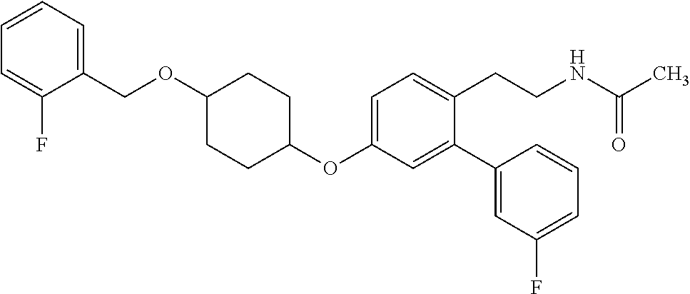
C1=C(OC2CCC(OCC3=CC=CC=C3F)CC2)C=C(C2=CC(F)=CC=C2)C(CCNC(C)=O)=C1
